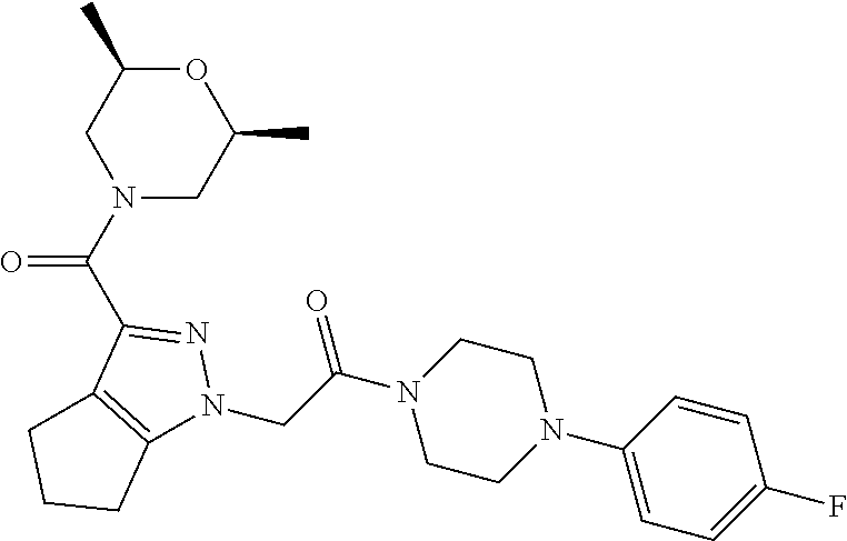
C1(C(N2CC(C)OC(C)C2)=O)=NN(CC(N2CCN(C3=CC=C(F)C=C3)CC2)=O)C2=C1CCC2
